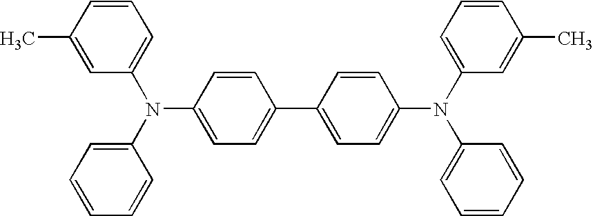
C1=CC(C)=CC(N(C2=CC=CC=C2)C2=CC=C(C3=CC=C(N(C4=CC=CC(C)=C4)C4=CC=CC=C4)C=C3)C=C2)=C1
